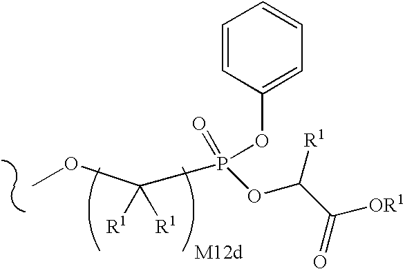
COC(P(=O)(OC1=CC=CC=C1)OC(C(=O)[OR1])[R1])([R1])[R1]
